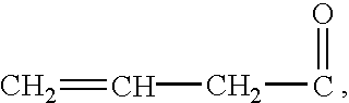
C(C=O)C=C
